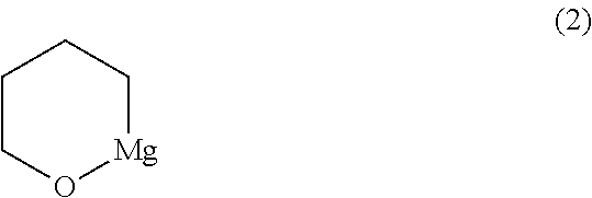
C1CO[Mg]CC1
